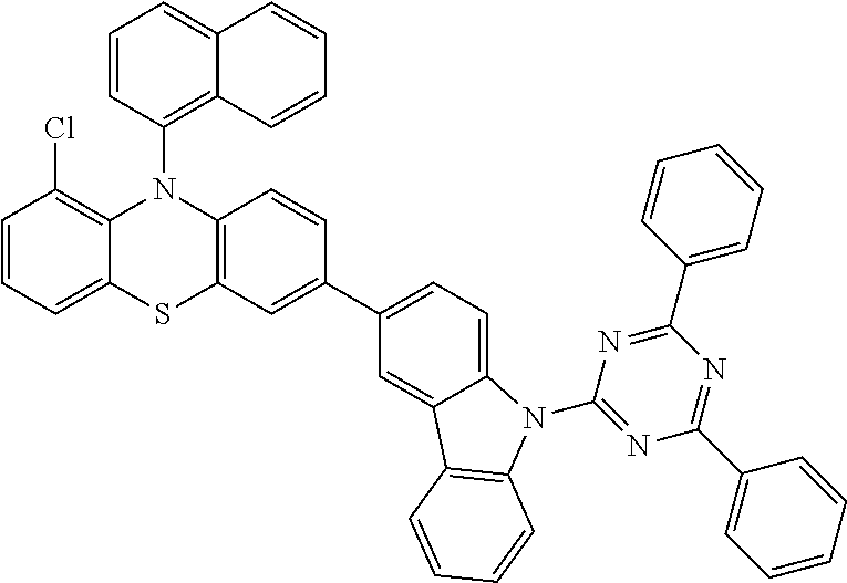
C1=CC=C2C(=C1Cl)N(C1=C3C(=CC=C1)C=CC=C3)C1=C(C=C(C3=CC=C4C(=C3)C3=C(N4C4=NC(C5=CC=CC=C5)=NC(C5=CC=CC=C5)=N4)C=CC=C3)C=C1)S2
